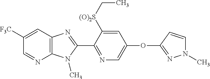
C1=C([F3C])C=NC2=C1N=C(C1=NC=C(OC3=NN(C)C=C3)C=C1[(O)2S]CC)N2C
